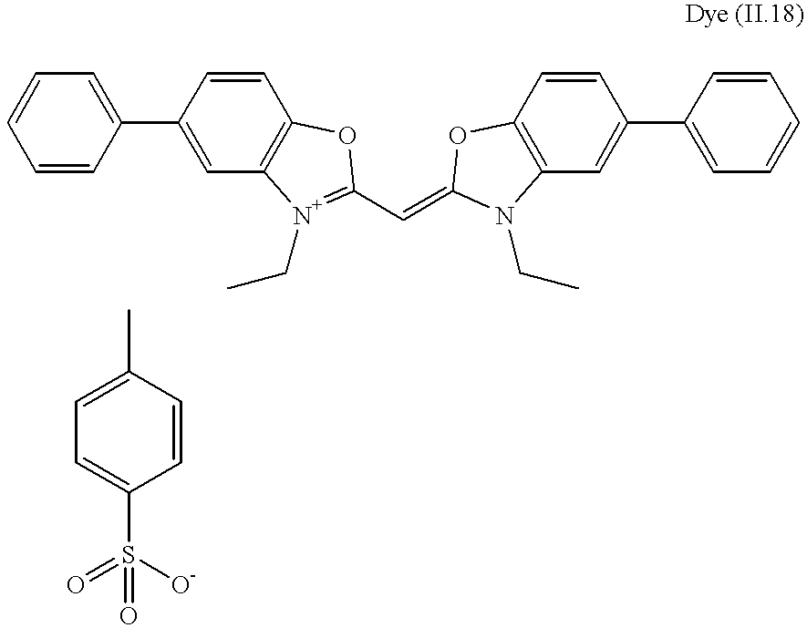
C1=CC(C2=CC3=C(C=C2)OC(C=C2N(CC)C4=C(C=CC(C5=CC=CC=C5)=C4)O2)=[N+]3CC)=CC=C1.CC1=CC=C(S(=O)([O-])=O)C=C1
